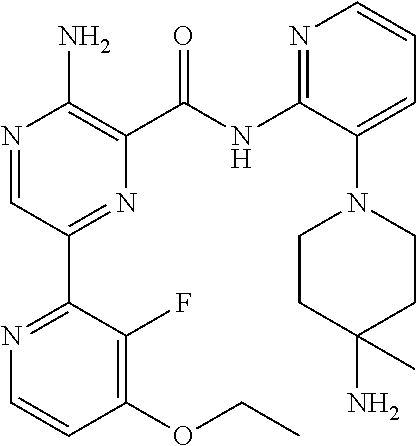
N1=CC(C2=NC=CC(OCC)=C2F)=NC(C(NC2=NC=CC=C2N2CCC(N)(C)CC2)=O)=C1N
